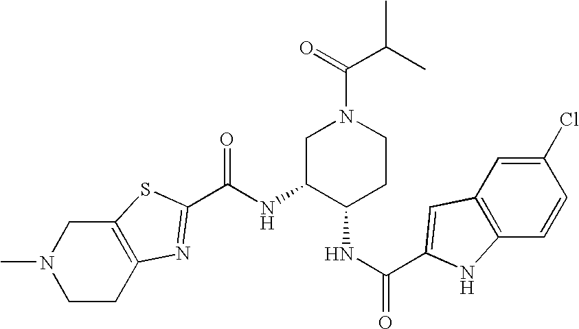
C12=C(CCN(C)C1)N=C(C(NC1C(NC(=O)C3=CC4=C(C=CC(Cl)=C4)N3)CCN(C(=O)C(C)C)C1)=O)S2
